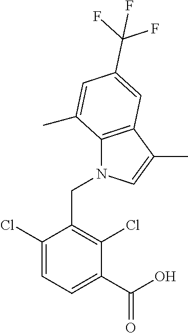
N1(CC2=C(Cl)C(C(O)=O)=CC=C2Cl)C2=C(C(C)=C1)C=C(C(F)(F)F)C=C2C
